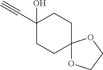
C1(C#C)(O)CCC2(CC1)OCCO2
